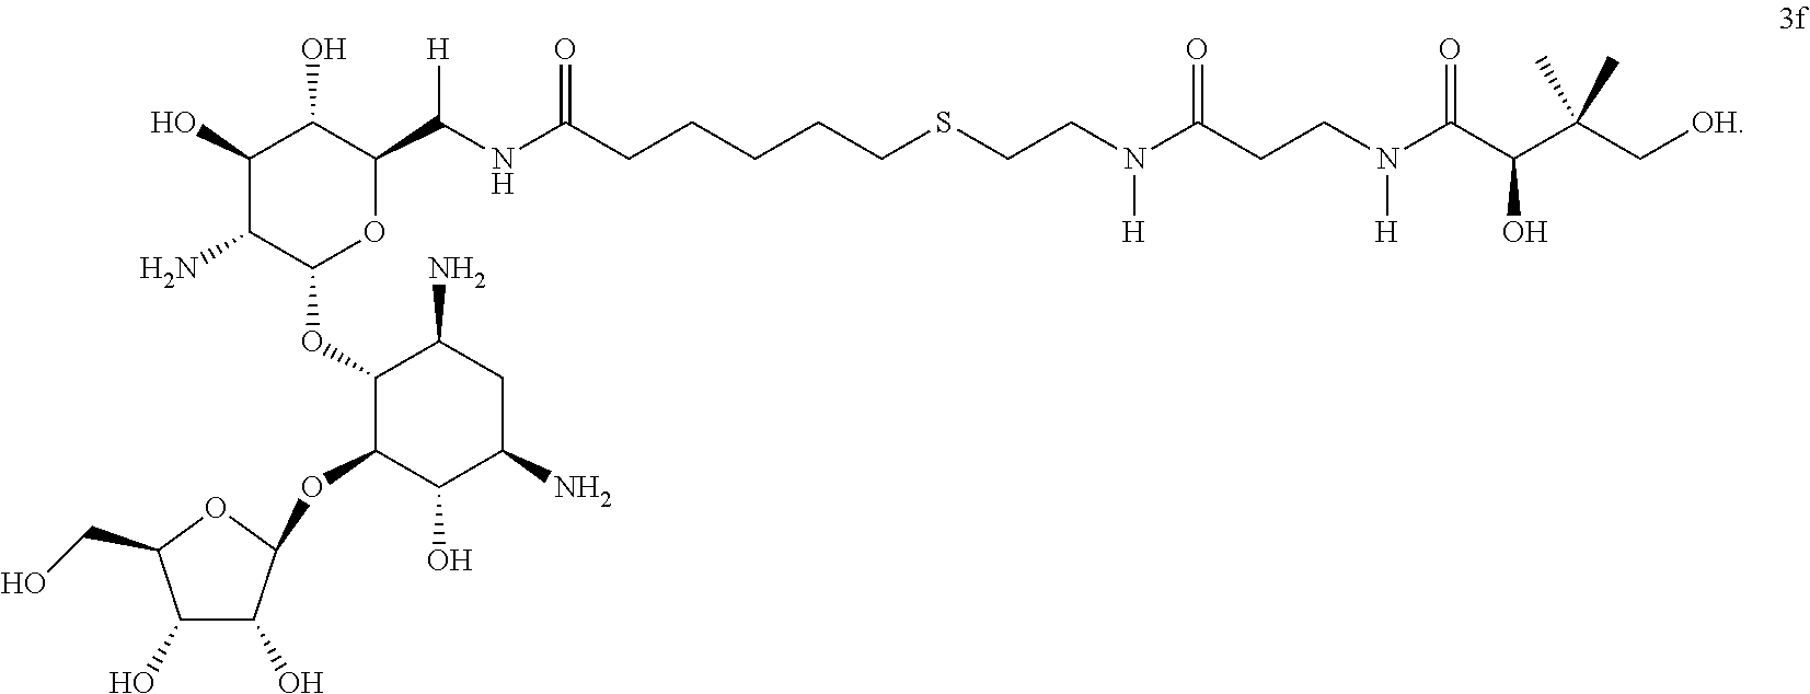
C1(O)C(N)C(OC2C(OC3C(O)C(O)C(CO)O3)C(O)C(N)CC2N)OC(C(NC(=O)CCCCCSCCN(C(CCN(C(C(C(C[OH])(C)C)O)=O)[H])=O)[H])[H])C1O
